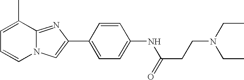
N12C(=NC(C3=CC=C(NC(CCN(CC)CC)=O)C=C3)=C1)C(C)=CC=C2
